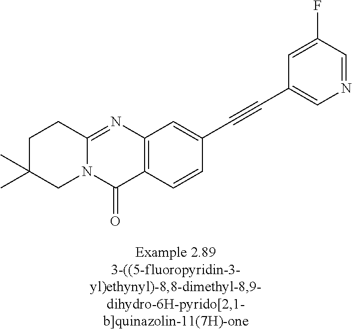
C1C(C)(C)CN2C(=NC3=C(C2=O)C=CC(C#CC2=CN=CC(F)=C2)=C3)C1
